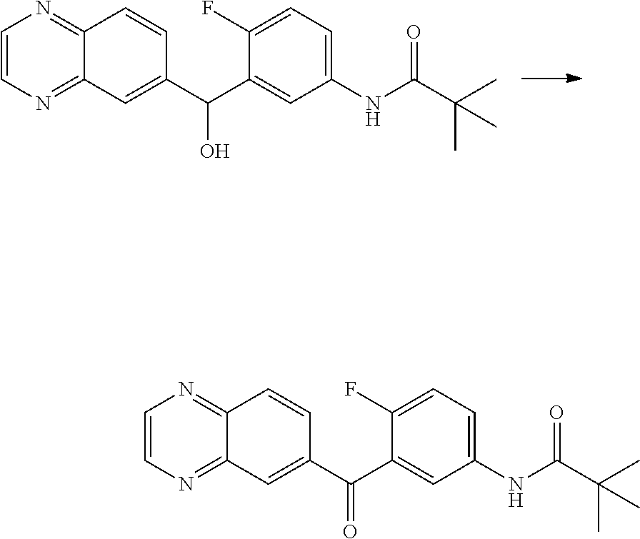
C1=CN=C2C(=N1)C=CC(C(C1=CC(NC(C(C)(C)C)=O)=CC=C1F)O)=C2.C1=CN=C2C(=N1)C=CC(C(C1=CC(NC(C(C)(C)C)=O)=CC=C1F)=O)=C2
